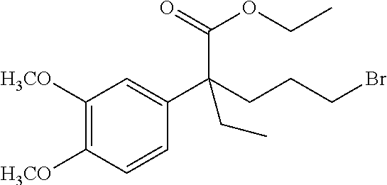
C1([H3CO])=C([H3CO])C=CC(C(CCCBr)(C(=O)OCC)CC)=C1
